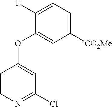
C1([CO2Me])=CC=C(F)C(OC2=CC(Cl)=NC=C2)=C1
